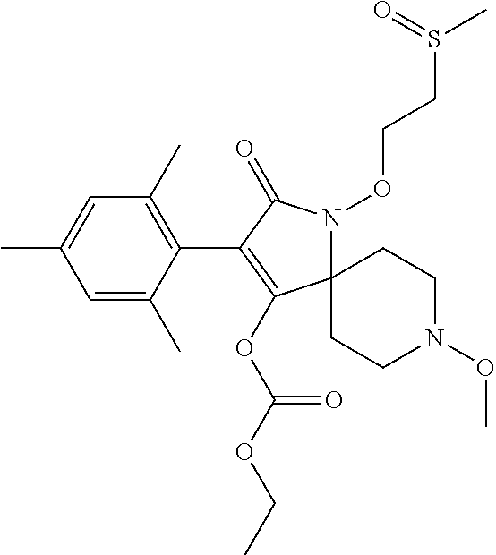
C1(C)=C(C2=C(OC(=O)OCC)C3(N(OCCS(C)=O)C2=O)CCN(OC)CC3)C(C)=CC(C)=C1
